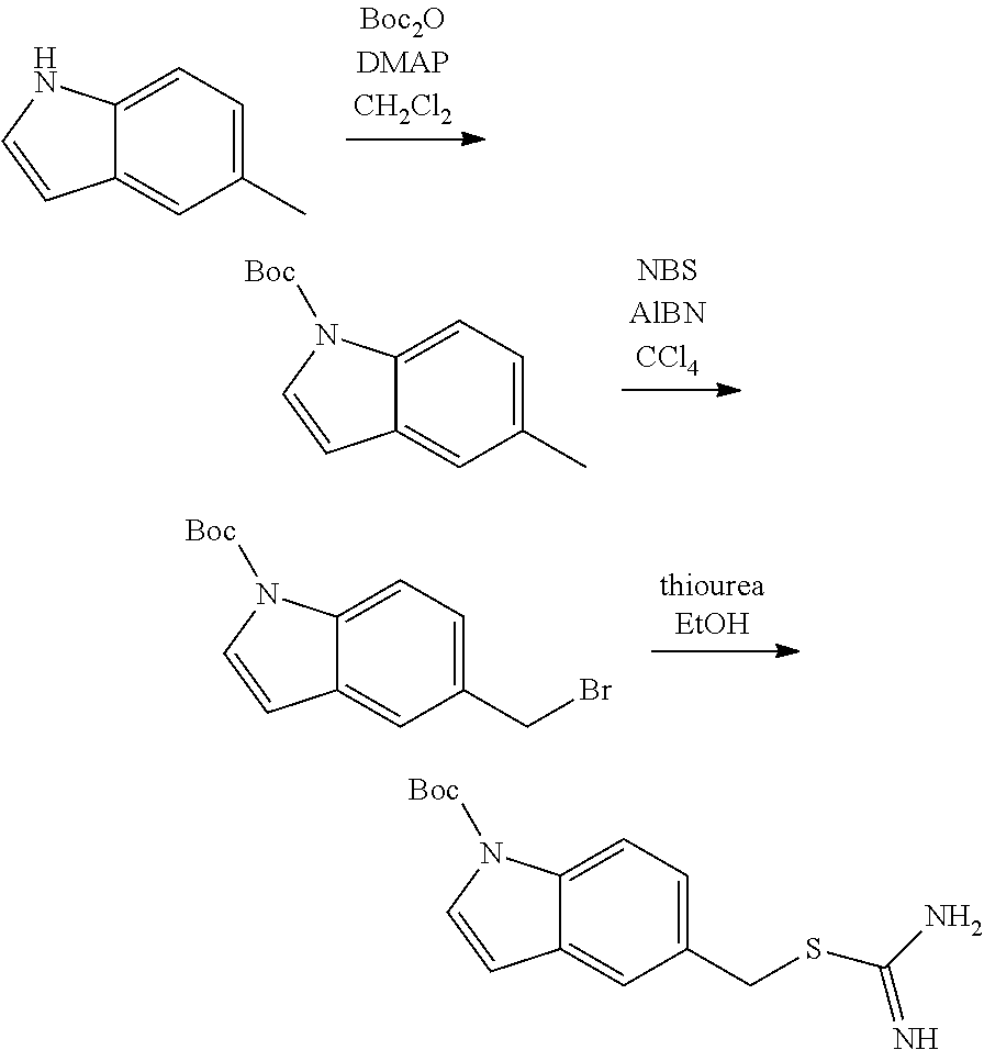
C1=C2C(=CC(C)=C1)C=CN2.C1=C2C(=CC(C)=C1)C=CN2[Boc].C1=C2C(=CC(CBr)=C1)C=CN2[Boc].C1=C2C(=CC(CSC(=N)N)=C1)C=CN2[Boc]
